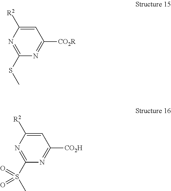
C1=C([R2])N=C(SC)N=C1[CO2R].C1=C([R2])N=C(S(C)(=O)=O)N=C1[CO2H]
